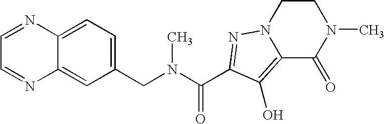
C1(CN(C(=O)C2=NN3CCN(C)C(=O)C3=C2O)C)=CC=C2C(=C1)N=CC=N2
